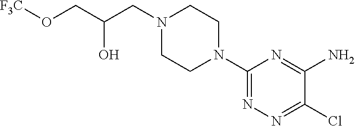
C1(N2CCN(CC(CO[F3C])O)CC2)=NN=C(Cl)C(N)=N1
